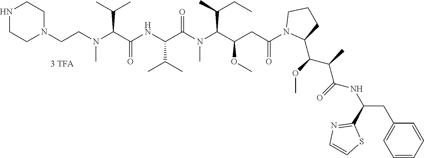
C1N(CCN(C(C(NC(C(N(C(C(CC(N2C(C(OC)C(C)C(=O)NC(C3=NC=CS3)CC3=CC=CC=C3)CCC2)=O)OC)C(C)CC)C)=O)C(C)C)=O)C(C)C)C)CCNC1
